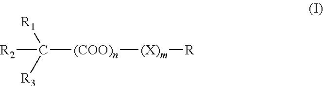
[R2]C([R1])([(COO)n][(X)m][R])[R3]
